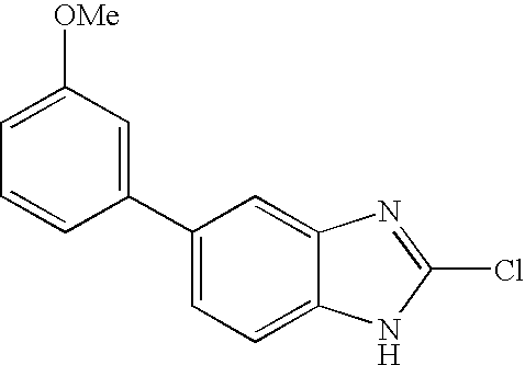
C1(C2=CC([OMe])=CC=C2)=CC=C2C(=C1)N=C(Cl)N2
